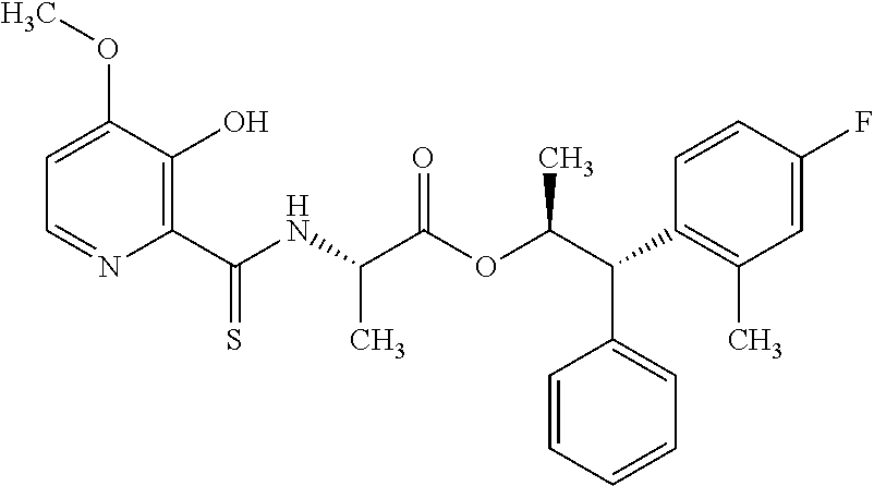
C1=C(OC)C(O)=C(C(NC(C(OC(C(C2=C(C)C=C(F)C=C2)C2=CC=CC=C2)C)=O)C)=S)N=C1
